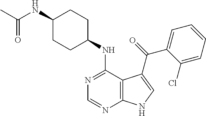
C1(NC(C)=O)CCC(NC2=NC=NC3=C2C(C(=O)C2=CC=CC=C2Cl)=CN3)CC1
